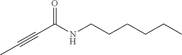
O=C(NCCCCCC)C#CC
